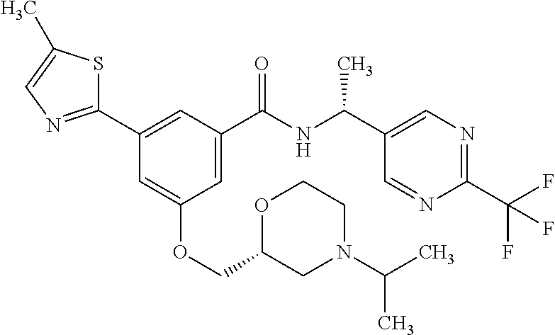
C1(C2=CC(C(NC(C3=CN=C(C(F)(F)F)N=C3)C)=O)=CC(OCC3CN(C(C)C)CCO3)=C2)=NC=C(C)S1
